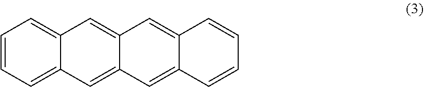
C1=CC=C2C(=C1)C=C1C(=C2)C=C2C(=C1)C=CC=C2
